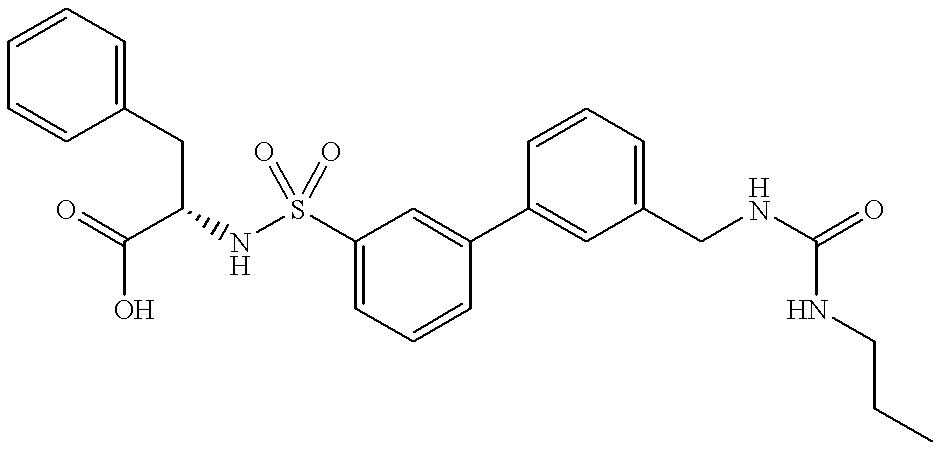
C1(CC(NS(C2=CC=CC(C3=CC(CNC(NCCC)=O)=CC=C3)=C2)(=O)=O)C(=O)O)=CC=CC=C1
